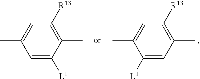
C1([L1])=CC(C)=C([R13])C=C1C.C1=C([L1])C(C)=C([R13])C=C1C
